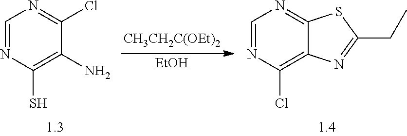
[EtOH].C1=NC(S)=C(N)C(Cl)=N1.C1=NC(Cl)=C2C(=N1)SC(CC)=N2
